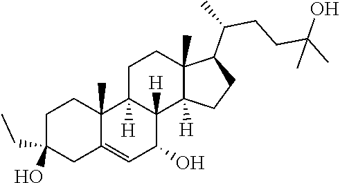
C1(CC)(O)CCC2(C)C3([H])CCC4(C)C(C(CCC(O)(C)C)C)CCC4([H])C3([H])C(O)C=C2C1
